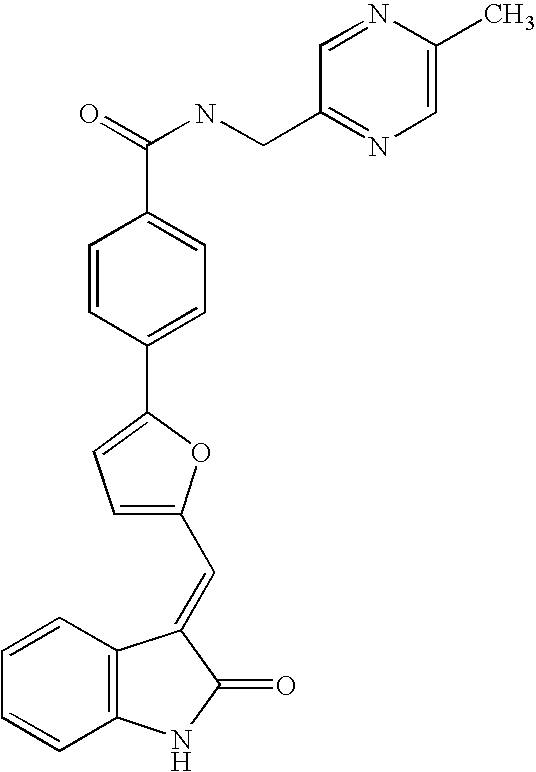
C1=CC2=C(C=C1)NC(=O)C2=CC1=CC=C(C2=CC=C(C(NCC3=NC=C(C)N=C3)=O)C=C2)O1
